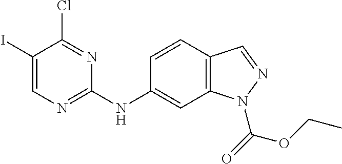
C1(I)=CN=C(NC2=CC3=C(C=C2)C=NN3C(=O)OCC)N=C1Cl
